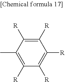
C1(C)=C([R])C([R])=C([R])C([R])=C1[R]
